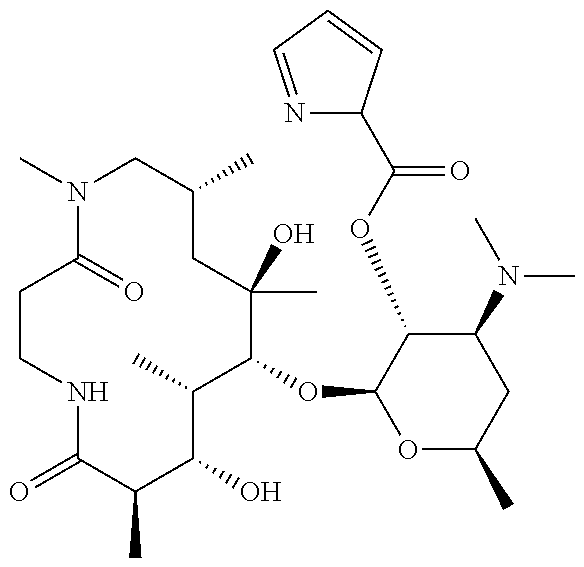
C1NC(=O)C(C)C(O)C(C)C(OC2OC(C)CC(N(C)C)C2OC(=O)C2N=CC=C2)C(C)(O)CC(C)CN(C)C(=O)C1
